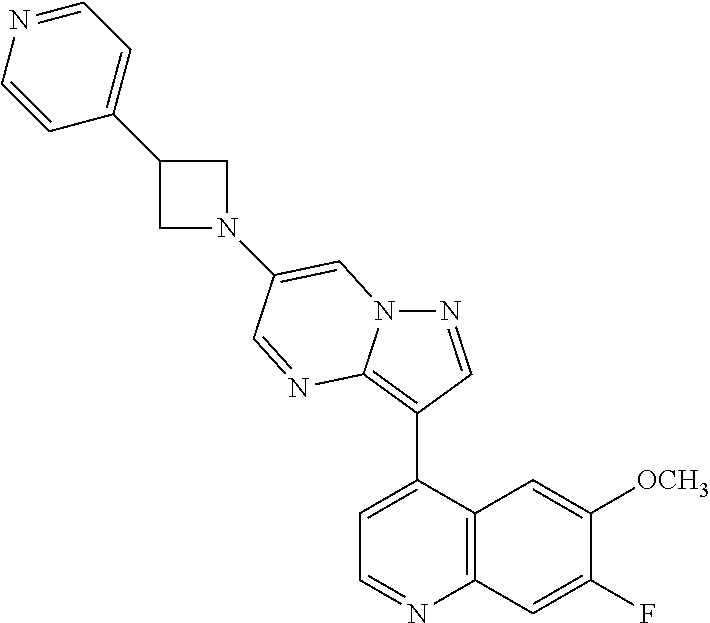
N1=CC(C2=CC=NC3=C2C=C([OCH3])C(F)=C3)=C2N1C=C(N1CC(C3=CC=NC=C3)C1)C=N2
